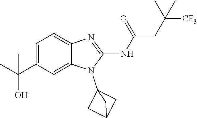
C1=C(C(C)(C)O)C=C2C(=C1)N=C(NC(=O)CC([CF3])(C)C)N2C12CC(C1)C2
